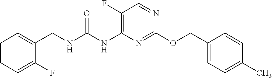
C1(F)=C(NC(NCC2=CC=CC=C2F)=O)N=C(OCC2=CC=C(C)C=C2)N=C1
